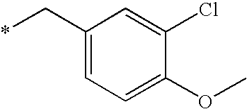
C1(C*)=CC=C(OC)C(Cl)=C1
